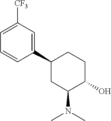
C1=CC(C2CC(N(C)C)C(O)CC2)=CC([CF3])=C1
